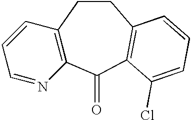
C12=C(C(=O)C3=C(CC1)C=CC=C3Cl)N=CC=C2
